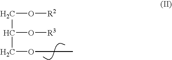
C(C(O[R3])COCC)O[R2]
